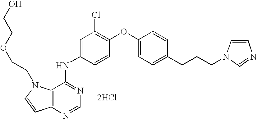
[2HCl].C12=C(N=CN=C1NC1=CC(Cl)=C(OC3=CC=C(CCCN4C=CN=C4)C=C3)C=C1)C=CN2CCOCCO
